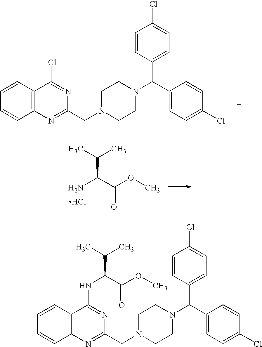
C1=CC2=C(C=C1)C(Cl)=NC(CN1CCN(C(C3=CC=C(Cl)C=C3)C3=CC=C(Cl)C=C3)CC1)=N2.NC(C(OC)=O)C(C)C.Cl.C1=CC2=C(C=C1)C(NC(C(C)C)C(OC)=O)=NC(CN1CCN(C(C3=CC=C(Cl)C=C3)C3=CC=C(Cl)C=C3)CC1)=N2
